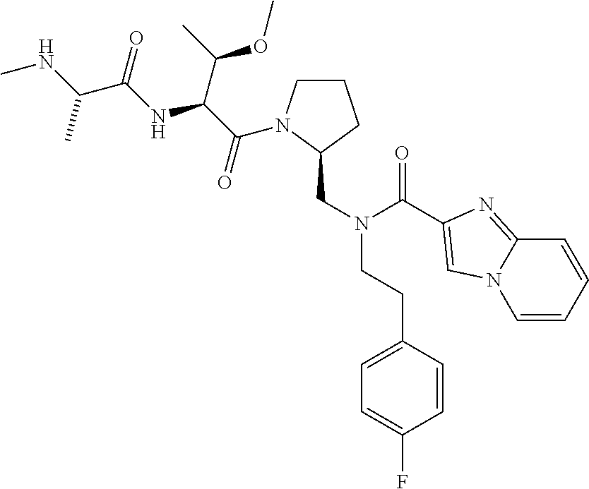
CNC(C)C(=O)NC(C(C)OC)C(=O)N1CCCC1CN(C(=O)C1=CN2C=CC=CC2=N1)CCC1=CC=C(F)C=C1
